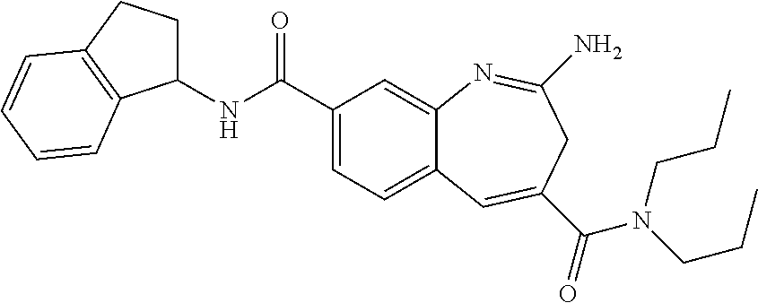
C1(C(NC2CCC3=C2C=CC=C3)=O)=CC=C2C(=C1)N=C(N)CC(C(=O)N(CCC)CCC)=C2
